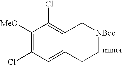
C1([MeO])=C(Cl)C=C2C(=C1Cl)C[NBoc]CC2
